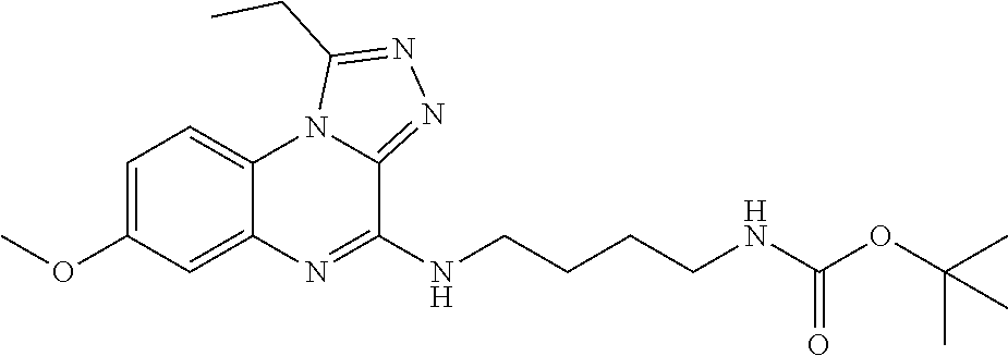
C1=C(OC)C=C2C(=C1)N1C(=NN=C1CC)C(NCCCCNC(OC(C)(C)C)=O)=N2
